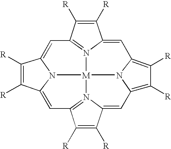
C12=N3C(=CC4=C([R])C([R])=C5C=C6C([R])=C([R])C7=N6[M]3(N45)N3C(=C1)C([R])=C([R])C3=C7)C([R])=C2[R]
